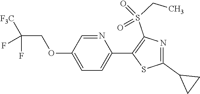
N1=CC(OCC(F)(F)[F3C])=CC=C1C1=C(S(CC)(=O)=O)N=C(C2CC2)S1
